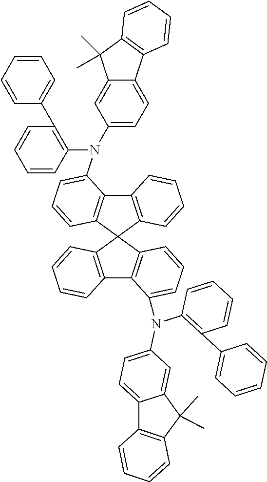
C1(N(C2=CC=C3C(=C2)C(C)(C)C2=C3C=CC=C2)C2=CC=CC3=C2C2=C(C34C3=C(C5=C4C=CC=C5)C(N(C4=C(C5=CC=CC=C5)C=CC=C4)C4=CC=C5C(=C4)C(C)(C)C4=C5C=CC=C4)=CC=C3)C=CC=C2)=C(C2=CC=CC=C2)C=CC=C1
